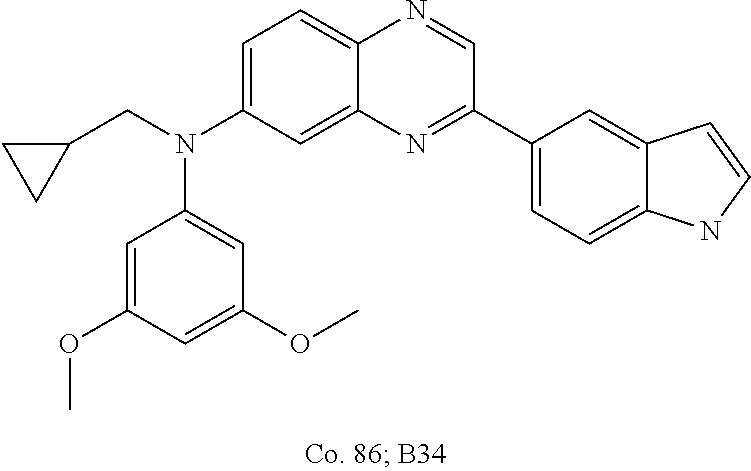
C1=C(OC)C=C(OC)C=C1N(CC1CC1)C1=CC=C2C(=C1)N=C(C1=CC=C3C(=C1)C=CN3)C=N2
